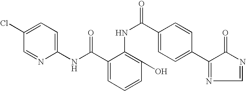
C1(Cl)=CC=C(NC(C2=CC=CC(O)=C2NC(=O)C2=CC=C(C3=NC=NC3=O)C=C2)=O)N=C1
